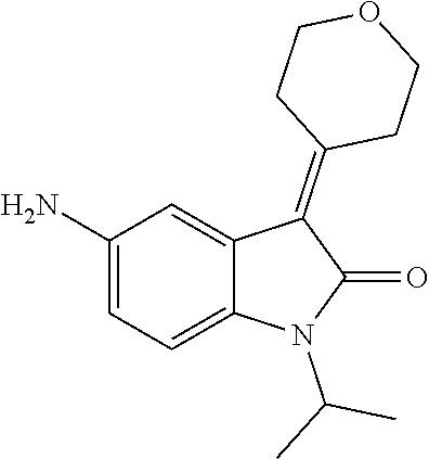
C(N1C(=O)C(=C2CCOCC2)C2=CC(N)=CC=C12)(C)C
